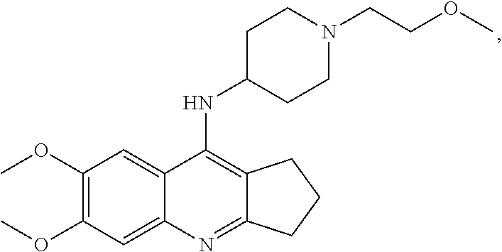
C12=C(NC3CCN(CCOC)CC3)C3=CC(OC)=C(OC)C=C3N=C1CCC2
